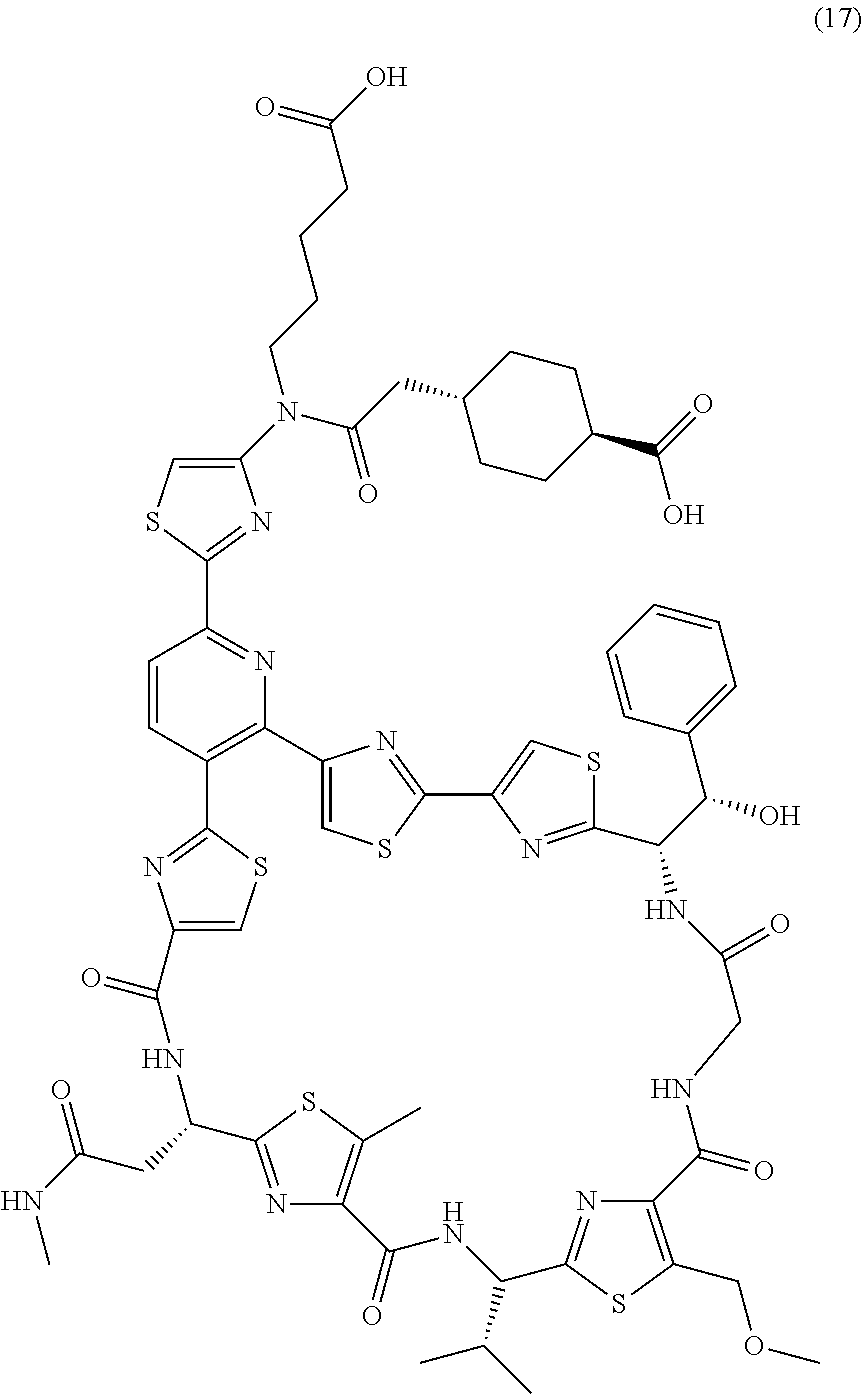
C(C(N(CCCCC(O)=O)C1=CSC(C2=NC3=C(C=C2)C2=NC(=CS2)C(=O)NC(CC(=O)NC)C2=NC(=C(C)S2)C(=O)NC(C(C)C)C2=NC(=C(COC)S2)C(=O)NCC(=O)NC(C(O)C2=CC=CC=C2)C2=NC(=CS2)C2=NC3=CS2)=N1)=O)C1CCC(C(=O)O)CC1
